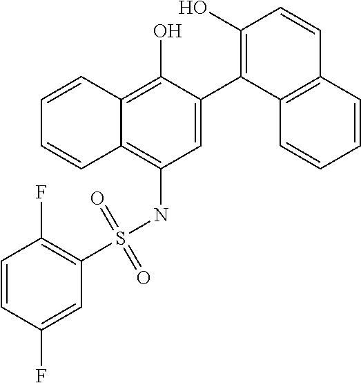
C1=C(C2=C(O)C=CC3=C2C=CC=C3)C(O)=C2C(=C1NS(C1=C(F)C=CC(F)=C1)(=O)=O)C=CC=C2
